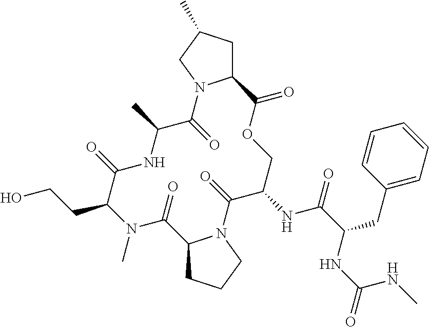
C12CC(C)CN1C(=O)C(C)NC(=O)C(CCO)N(C)C(=O)C1CCCN1C(=O)C(NC(=O)C(CC1=CC=CC=C1)NC(=O)NC)COC2=O
